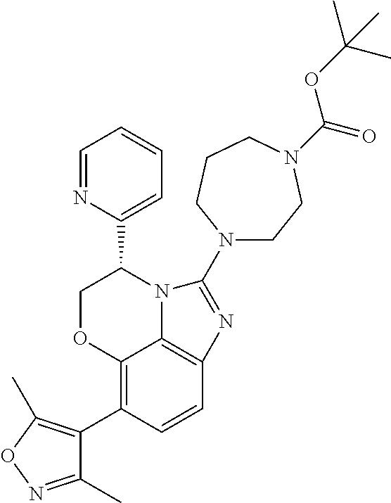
C12=C(C3=C(C)ON=C3C)C=CC3=C1N(C(C1=CC=CC=N1)CO2)C(N1CCN(C(=O)OC(C)(C)C)CCC1)=N3
